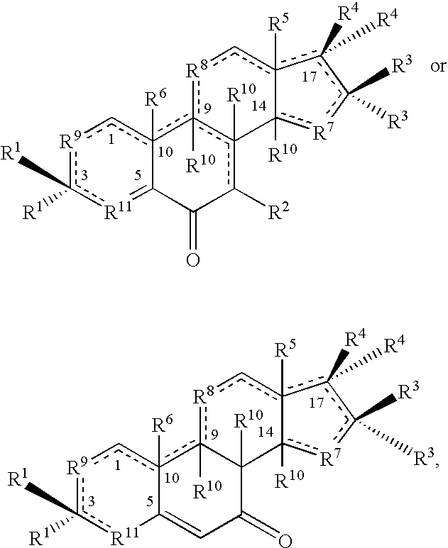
[R9]1c([R1])([R1])[R11]C2=CC(=O)C3([R10])c([R10])(c2([R6])c1)[R8]cc1([R5])c([R4])([R4])c([R3])([R3])[R7]c3-1[R10].[R9]1c([R1])([R1])[R11]=C2c([R6])(c1)c1([R10])c([R10])(c([R2])C2=O)-c2([R10])[R7]c([R3])([R3])c([R4])([R4])c-2([R5])c[R8]1
